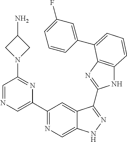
C1(C2=NC=C3C(=C2)C(C2=NC4=C(N2)C=CC=C4C2=CC(F)=CC=C2)=NN3)=CN=CC(N2CC(N)C2)=N1
